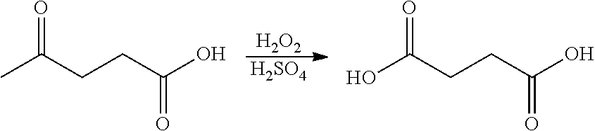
[H2O2].[H2SO4].O=C(C)CCC(=O)O.O=C(O)CCC(=O)O
